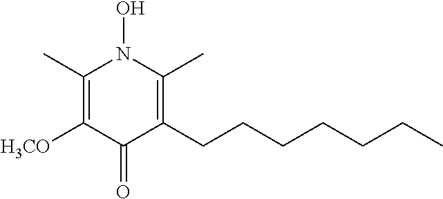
C1(C)=C([H3CO])C(=O)C(CCCCCCC)=C(C)N1O
